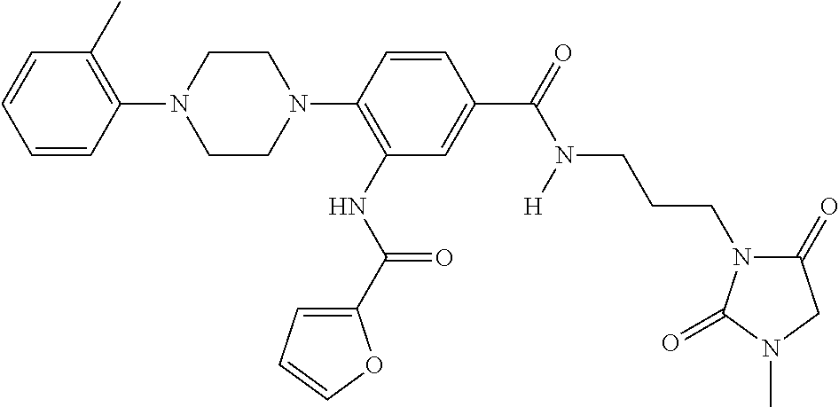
C1CN(C2=C(NC(C3=CC=CO3)=O)C=C(C(=O)N(CCCN3C(=O)CN(C)C3=O)[H])C=C2)CCN1C1=C(C)C=CC=C1
